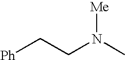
[Ph]CCN(C)[Me]
